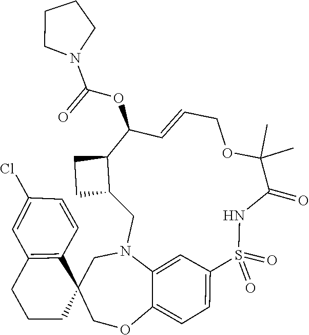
S1(=O)(=O)C2=CC=C3C(=C2)N(CC2C(C(OC(N4CCCC4)=O)C=CCOC(C)(C)C(=O)N1)CC2)CC1(C2=C(C=C(Cl)C=C2)CCC1)CO3
